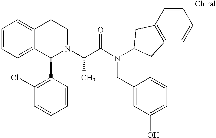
C1=CC=C2C(=C1)CCN(C(C(N(C1CC3=C(C=CC=C3)C1)CC1=CC(O)=CC=C1)=O)C)C2C1=C(Cl)C=CC=C1
